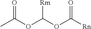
CC(OC(OC([Rn])=O)[Rm])=O
